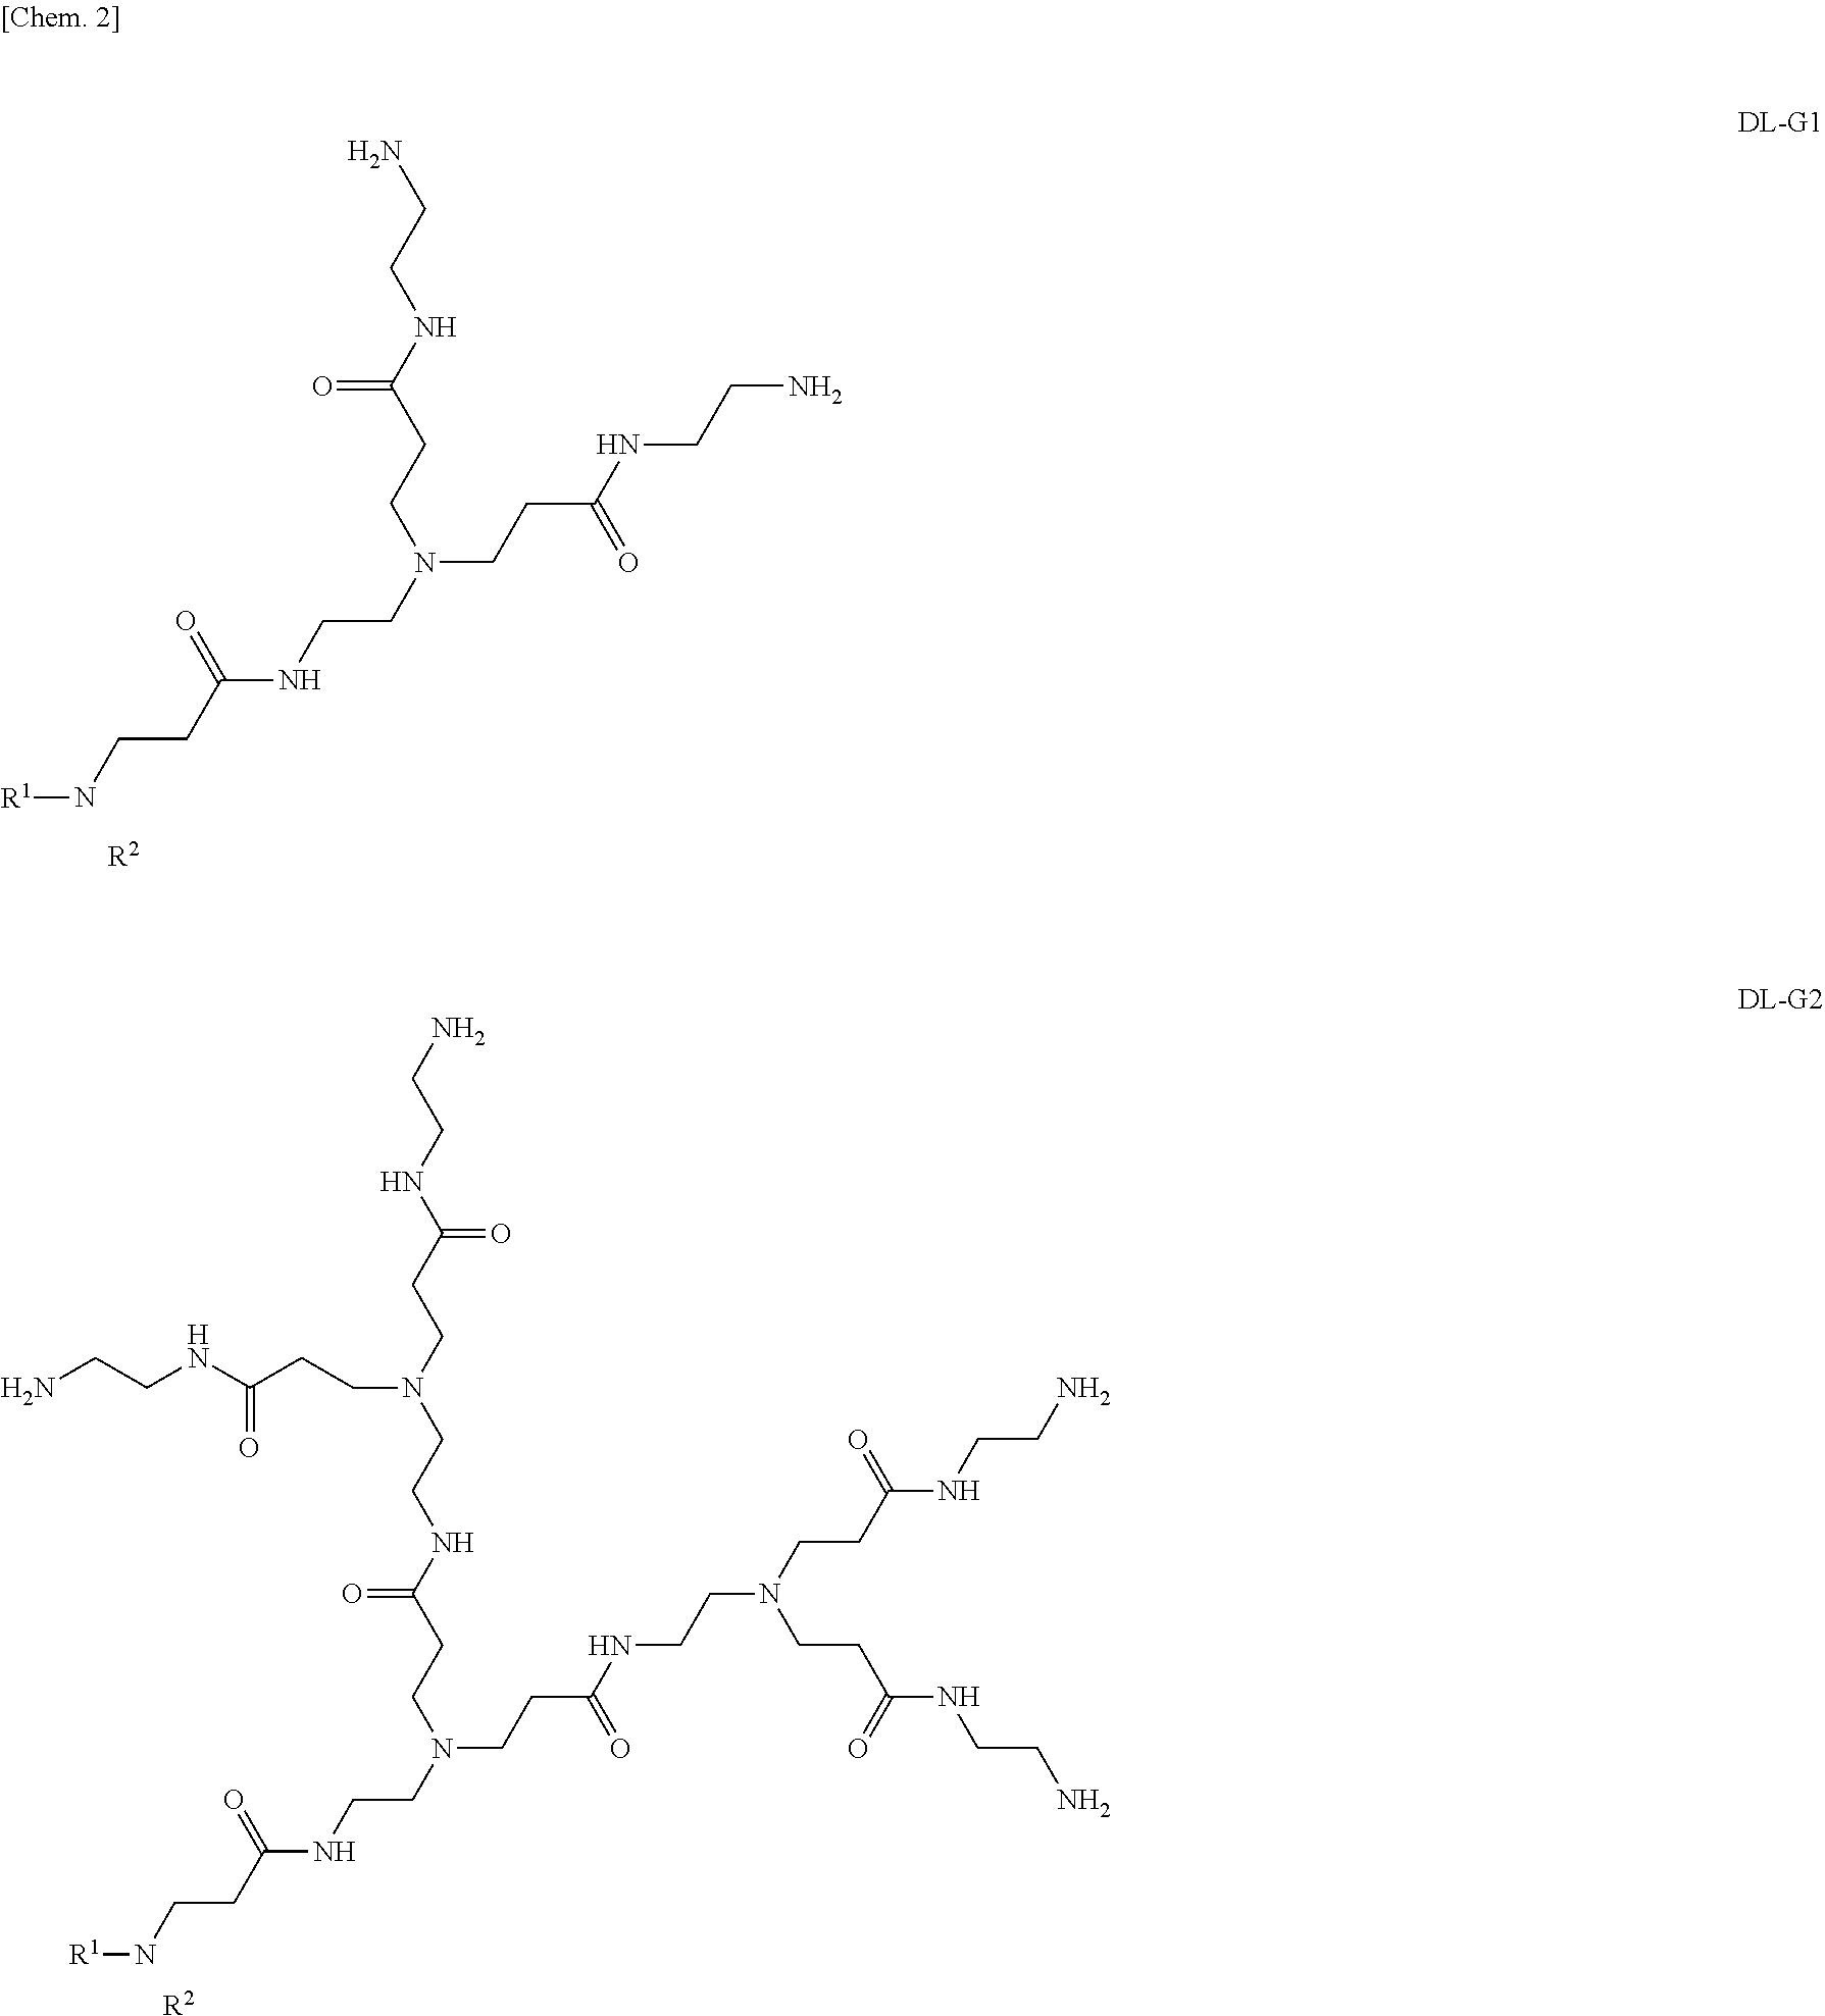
N(CCNC(CCN(CCNC(CCN[R1])=O)CCC(NCCN(CCC(NCCN)=O)CCC(NCCN)=O)=O)=O)(CCC(=O)NCCN)CCC(=O)NCCN.[R2].NCCNC(CCN(CCNC(CCN[R1])=O)CCC(NCCN)=O)=O.[R2]
